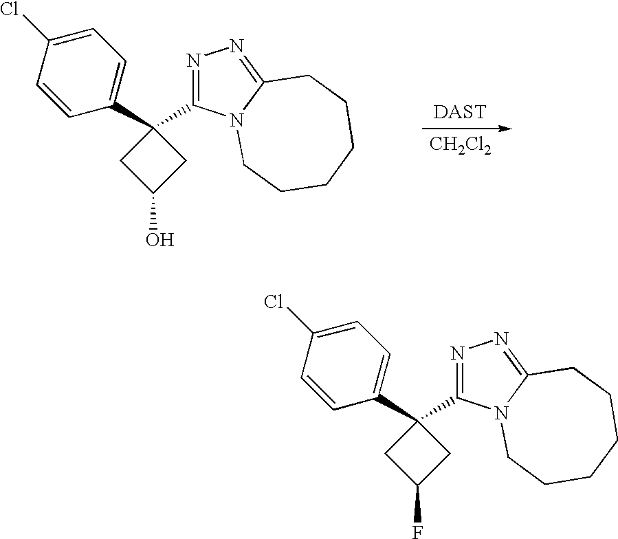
C1(Cl)=CC=C(C2(C3=NN=C4N3CCCCCC4)CC(O)C2)C=C1.[CH2Cl2].C1(Cl)=CC=C(C2(C3=NN=C4N3CCCCCC4)CC(F)C2)C=C1
